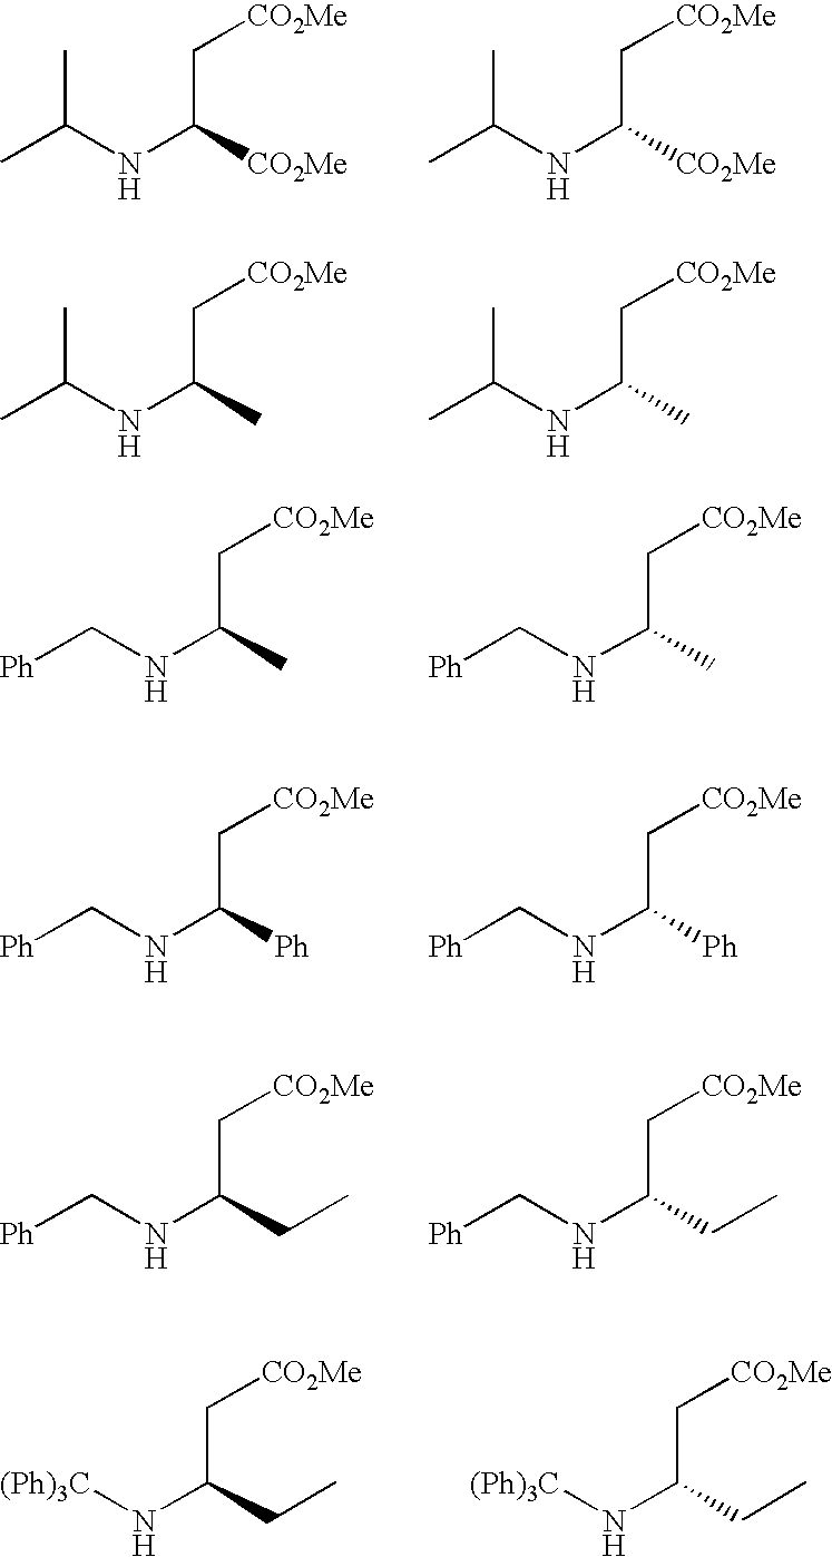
CC(NC(C[CO2Me])[CO2Me])C.CC(NC(C[CO2Me])[CO2Me])C.CC(NC(C[CO2Me])C)C.CC(NC(C[CO2Me])C)C.C(NC(C[CO2Me])C)[Ph].C(NC(C[CO2Me])C)[Ph].C(NC(C[CO2Me])[Ph])[Ph].C(NC(C[CO2Me])[Ph])[Ph].C(NC(C[CO2Me])CC)[Ph].C(NC(C[CO2Me])CC)[Ph].N(C(C[CO2Me])CC)[(Ph)3C].N(C(C[CO2Me])CC)[(Ph)3C]
